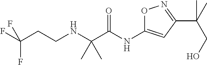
C(NCCC(F)(F)F)(C(=O)NC1=CC(C(C)(CO)C)=NO1)(C)C
